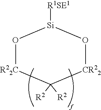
O1[R22C]C([R2])([R2])[CR22]O[Si]1[R1SE1]
